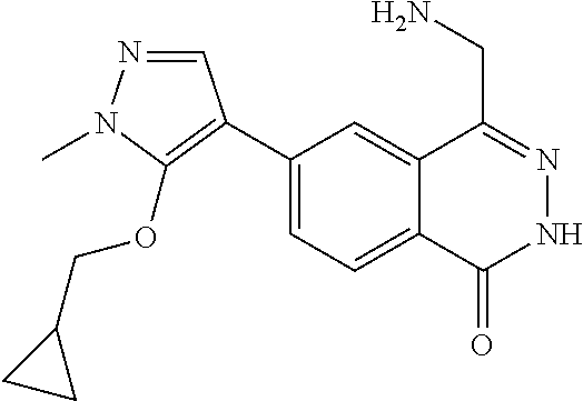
C1(C2=C(OCC3CC3)N(C)N=C2)=CC=C2C(=C1)C(CN)=NNC2=O
